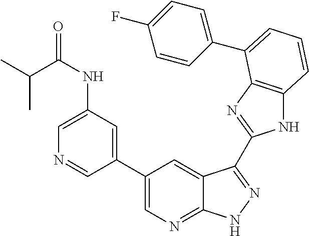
C1(C2=CN=C3C(=C2)C(C2=NC4=C(N2)C=CC=C4C2=CC=C(F)C=C2)=NN3)=CC(NC(C(C)C)=O)=CN=C1
